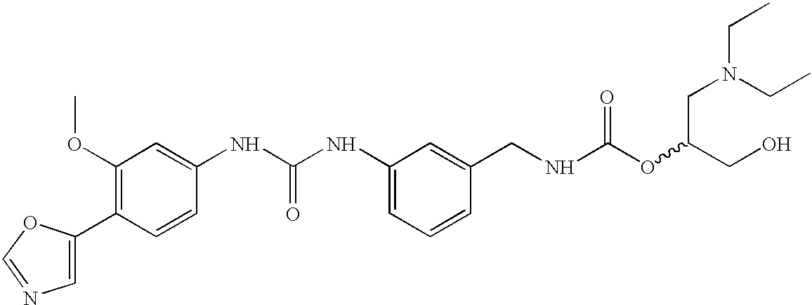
C1=C(C2=C(OC)C=C(NC(NC3=CC=CC(CNC(OC(CO)CN(CC)CC)=O)=C3)=O)C=C2)OC=N1
